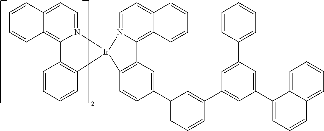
C12=C(C=CC(C3=CC=CC(C4=CC(C5=CC=CC6=CC=CC=C56)=CC(C5=CC=CC=C5)=C4)=C3)=C1)[Ir]1(N3=CC=C4C(=C23)C=CC=C4)N2=CC=C3C(=C2C2=C1C=CC=C2)C=CC=C3
